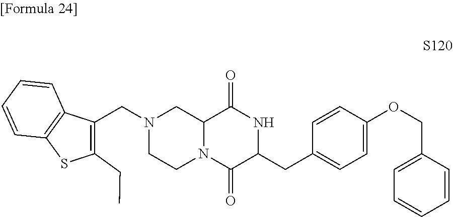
N1(CC2=C(CC)SC3=C2C=CC=C3)CCN2C(C1)C(=O)NC(CC1=CC=C(OCC3=CC=CC=C3)C=C1)C2=O
